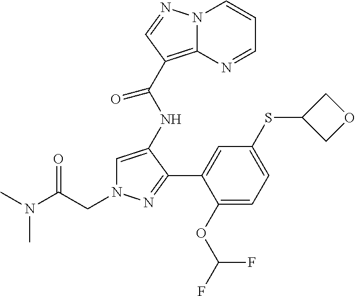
C(N1C=C(NC(C2=C3N(C=CC=N3)N=C2)=O)C(C2=CC(SC3COC3)=CC=C2OC(F)F)=N1)C(N(C)C)=O
